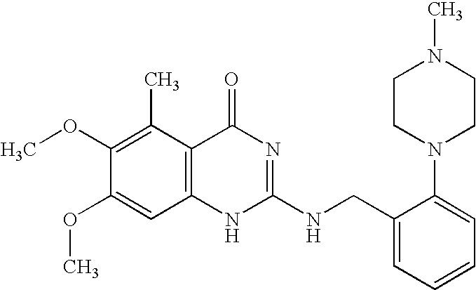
C1(OC)=C(C)C2=C(C=C1OC)NC(NCC1=CC=CC=C1N1CCN(C)CC1)=NC2=O
